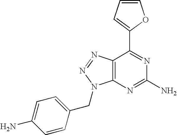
C1=CC=C(C2=NC(N)=NC3=C2N=NN3CC2=CC=C(N)C=C2)O1
